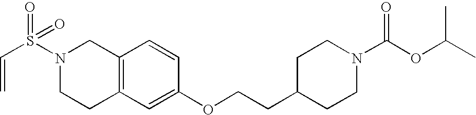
N1(S(C=C)(=O)=O)CCC2=C(C=CC(OCCC3CCN(C(OC(C)C)=O)CC3)=C2)C1
